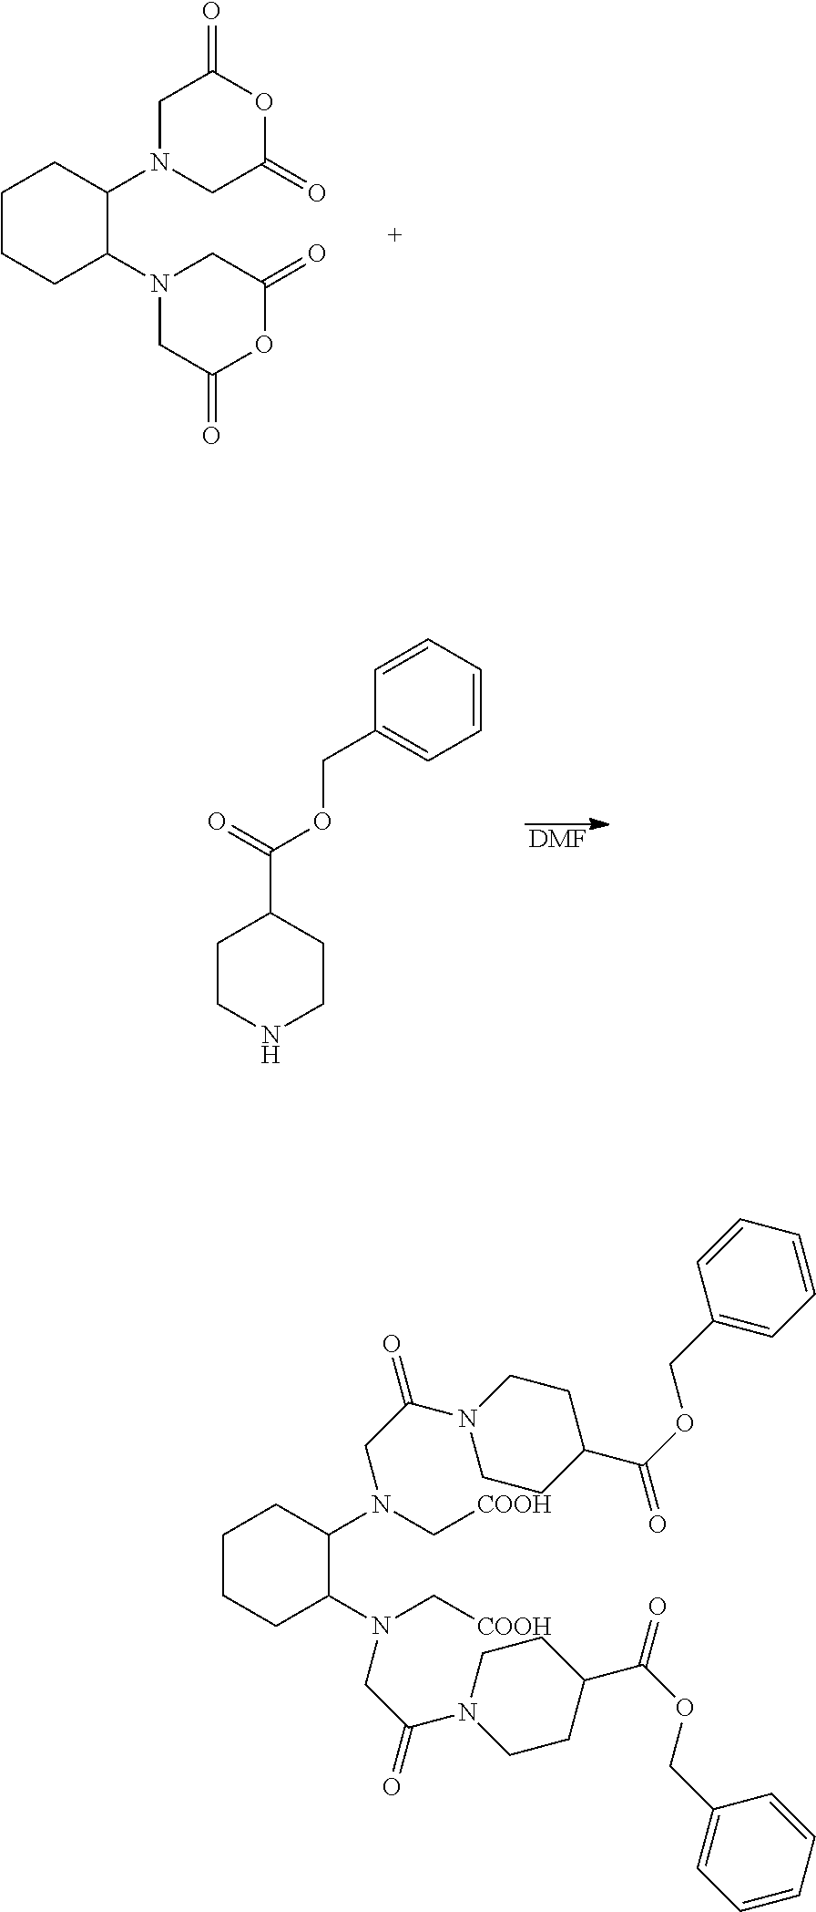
C1N(C2CCCCC2N2CC(=O)OC(=O)C2)CC(=O)OC1=O.[DMF].C1CNCCC1C(=O)OCC1=CC=CC=C1.N(C1CCCCC1N(C[COOH])CC(=O)N1CCC(C(OCC2=CC=CC=C2)=O)CC1)(C[COOH])CC(N1CCC(C(OCC2=CC=CC=C2)=O)CC1)=O
